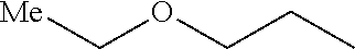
[Me]COCCC
